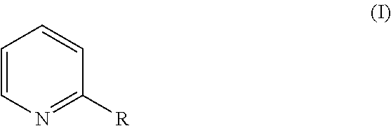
C1=CN=C([R])C=C1
